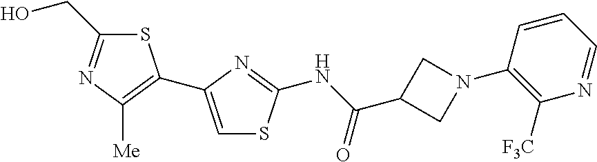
S1C(CO)=NC([Me])=C1C1=CSC(NC(C2CN(C3=C([F3C])N=CC=C3)C2)=O)=N1
